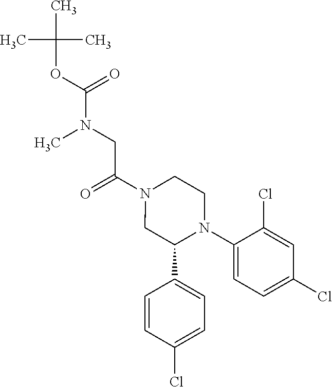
C(N1CC(C2=CC=C(Cl)C=C2)N(C2=CC=C(Cl)C=C2Cl)CC1)(=O)CN(C(OC(C)(C)C)=O)C
